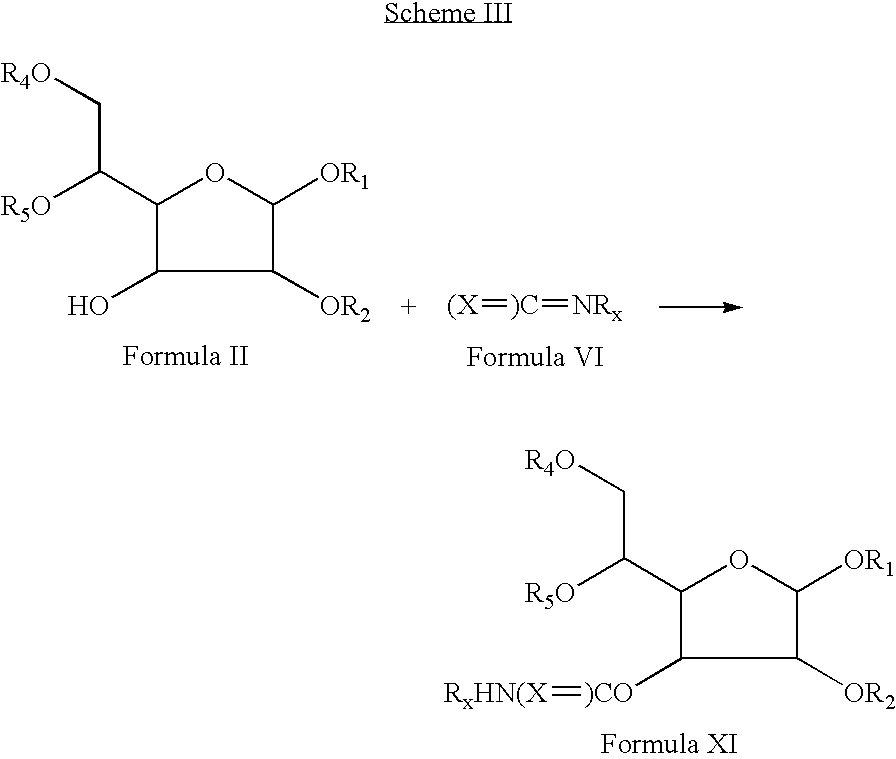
C1([OR2])C([OR1])OC(C([R5O])C[R4O])C1[)CO]=[RxHN(X].C1([OR2])C([OR1])OC(C([R5O])C[R4O])C1O.[(X]=[)C]=[NRx]
